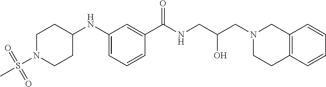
C1(NC2CCN(S(C)(=O)=O)CC2)=CC=CC(C(NCC(CN2CCC3=C(C2)C=CC=C3)O)=O)=C1
